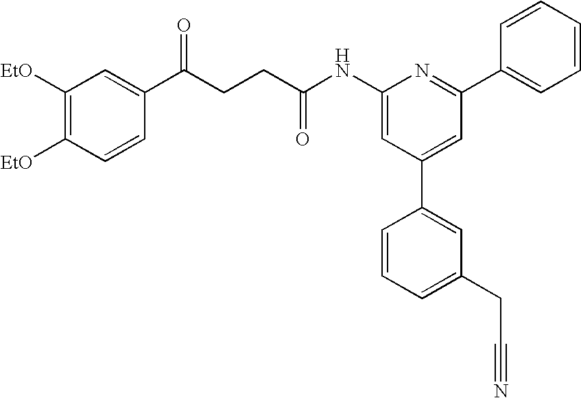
C1([EtO])=C([EtO])C=CC(C(CCC(NC2=CC(C3=CC(CC#N)=CC=C3)=CC(C3=CC=CC=C3)=N2)=O)=O)=C1
